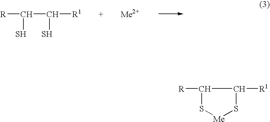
[R]C(C([R1])S)S.C1([R])S[Me]SC1[R1]
